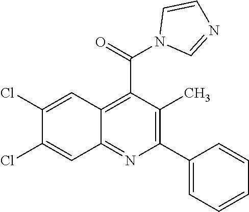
C12=NC(C3=CC=CC=C3)=C(C)C(C(=O)N3C=NC=C3)=C1C=C(Cl)C(Cl)=C2
